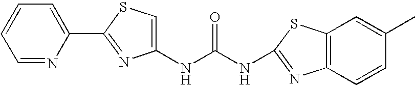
C1(NC(NC2=NC3=C(S2)C=C(C)C=C3)=O)=CSC(C2=CC=CC=N2)=N1
